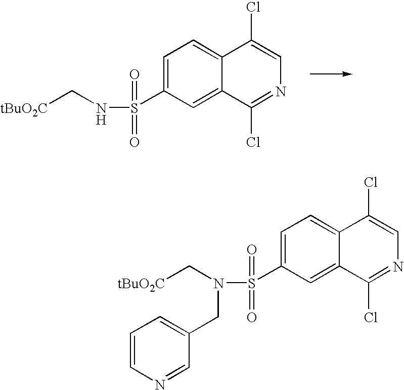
C1=C(S(=O)(=O)NC[tBuO2C])C=C2C(=C1)C(Cl)=CN=C2Cl.C1=CN=CC(CN(C[tBuO2C])S(=O)(=O)C2=CC=C3C(=C2)C(Cl)=NC=C3Cl)=C1
